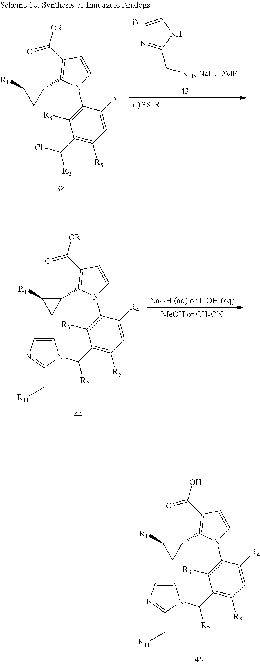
C1=CNC(C[R11])=N1.C1([R5])=C(C([R2])Cl)C([R3])=C(N2C=CC(C([OR])=O)=C2C2C([R1])C2)C([R4])=C1.C1([R5])=C(C([R2])N2C=CN=C2C[R11])C([R3])=C(N2C=CC(C(O)=O)=C2C2C([R1])C2)C([R4])=C1.C1([R5])=C(C([R2])N2C=CN=C2C[R11])C([R3])=C(N2C=CC(C([OR])=O)=C2C2C([R1])C2)C([R4])=C1
